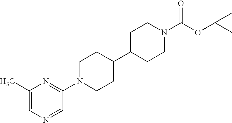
C1(C)=CN=CC(N2CCC(C3CCN(C(OC(C)(C)C)=O)CC3)CC2)=N1
